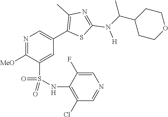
N1=C([MeO])C(S(NC2=C(Cl)C=NC=C2F)(=O)=O)=CC(C2=C(C)N=C(N([H])C(C3CCOCC3)C)S2)=C1
